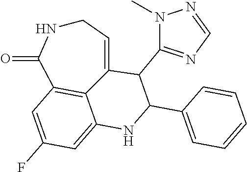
C1NC(=O)C2=C3C(=CC(F)=C2)NC(C2=CC=CC=C2)C(C2=NC=NN2C)C3=C1
